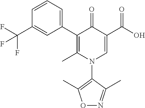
C1(C2=CC=CC(C(F)(F)F)=C2)=C(C)N(C2=C(C)ON=C2C)C=C(C(=O)O)C1=O
